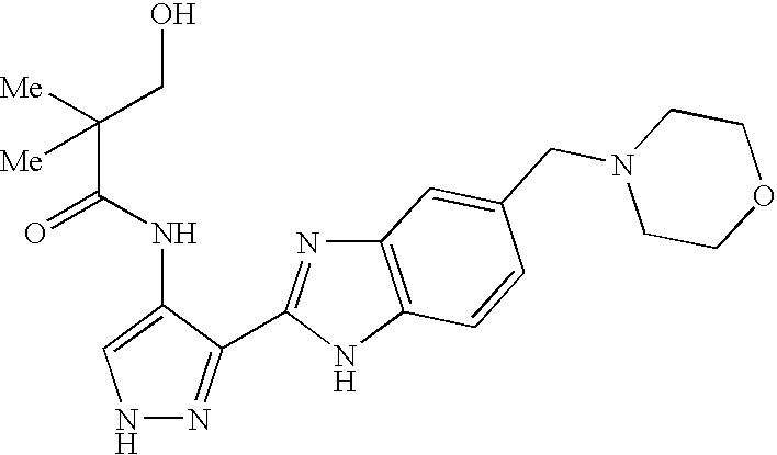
N1N=C(C2=NC3=C(N2)C=CC(CN2CCOCC2)=C3)C(NC(C([Me])(CO)[Me])=O)=C1
